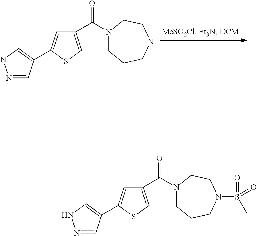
N1=CC(C2=CC(C(N3CCCNCC3)=O)=CS2)=CN1.N1=CC(C2=CC(C(N3CCCN(S(=O)(C)=O)CC3)=O)=CS2)=CN1
